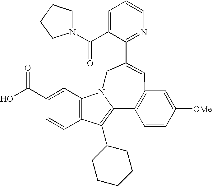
C1=C(C(N2CCCC2)=O)C(C2=CC3=C(C4=C(C5CCCCC5)C5=C(C=C(C(O)=O)C=C5)N4C2)C=CC([OMe])=C3)=NC=C1
